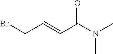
BrCC=CC(N(C)C)=O
